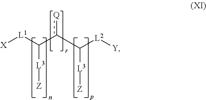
[X][L1]C(c(C([L2][Y])[L3][Z])[Q])[L3][Z]
